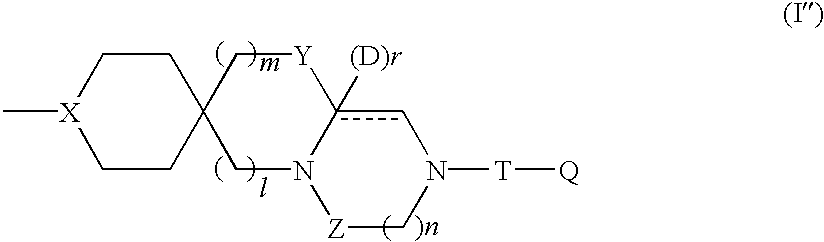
C[X]1CCC2(CC1)CN1c([(D)r])(cN([T][Q])C[Z]1)[Y]C2
